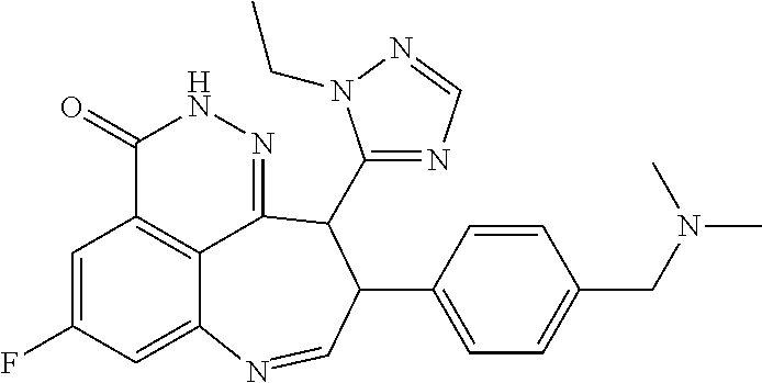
C1=C(F)C=C2C3=C1C(=O)NN=C3C(C1=NC=NN1CC)C(C1=CC=C(CN(C)C)C=C1)C=N2
